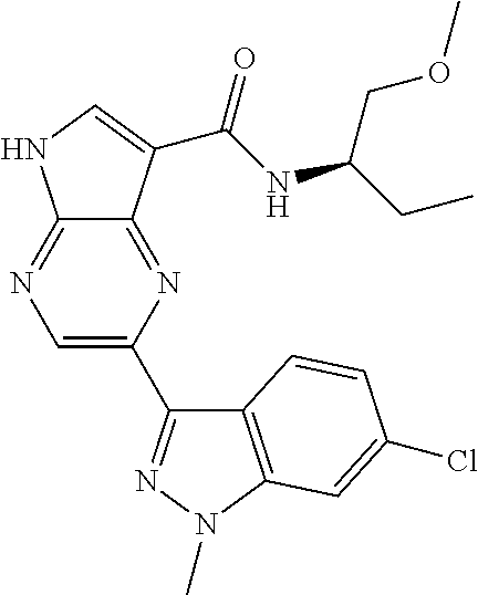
C12=NC=C(C3=NN(C)C4=C3C=CC(Cl)=C4)N=C1C(C(NC(CC)COC)=O)=CN2
